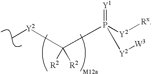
C[Y2]C([R2])([R2])P(=[Y1])([Y2][Rx])[Y2][W3]
